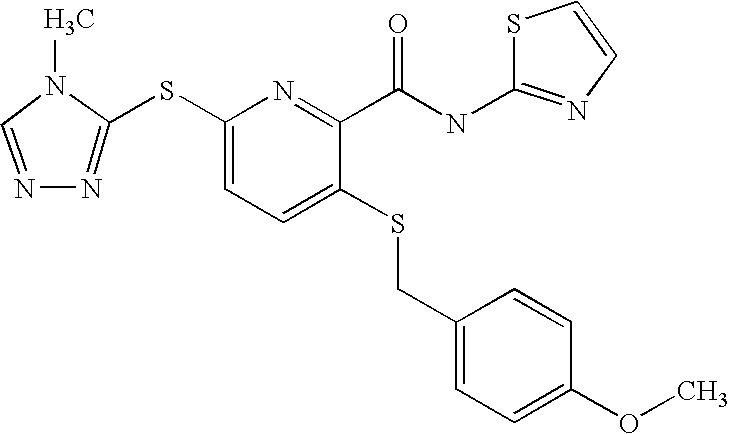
C1(SC2=NN=CN2C)=CC=C(SCC2=CC=C(OC)C=C2)C(C(NC2=NC=CS2)=O)=N1
